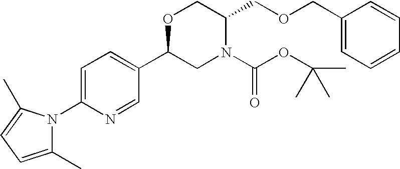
C1=C(N2C(C)=CC=C2C)N=CC(C2CN(C(OC(C)(C)C)=O)C(COCC3=CC=CC=C3)CO2)=C1
